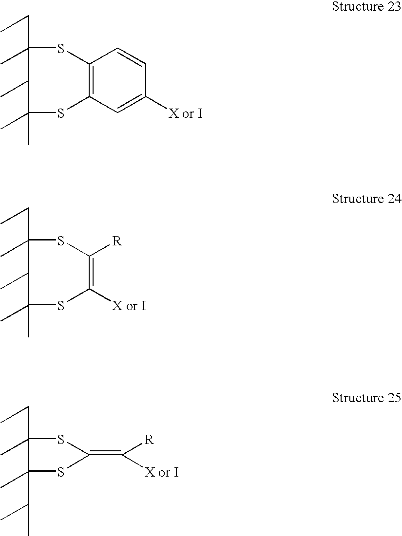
C(C1(C)C(C)C(C)(C)SC2=C(S1)C=CC([X or I])=C2)C.C(C1(C)C(C)C(C)(C)SC([X or I])=C([R])S1)C.C(C1(C)C(C)(C(C)C)SC(=C([X or I])[R])S1)C
